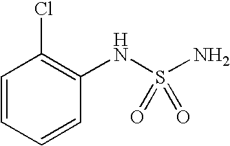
N(S(N)(=O)=O)C1=C(Cl)C=CC=C1
